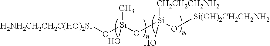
[H2NH2CH2CH2C(HO)2Si]O[Si](O[Si](O[Si(OH)2CH2CH2NH2])(O)[CH2CH2CH2NH2])(C)O
